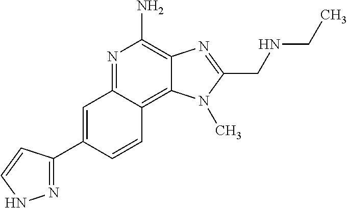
C1=C(C2=NNC=C2)C=CC2=C3C(=C(N)N=C12)N=C(CNCC)N3C
